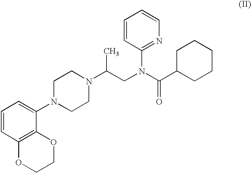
C1=CC2=C(C(N3CCN(C(CN(C(C4CCCCC4)=O)C4=NC=CC=C4)C)CC3)=C1)OCCO2
